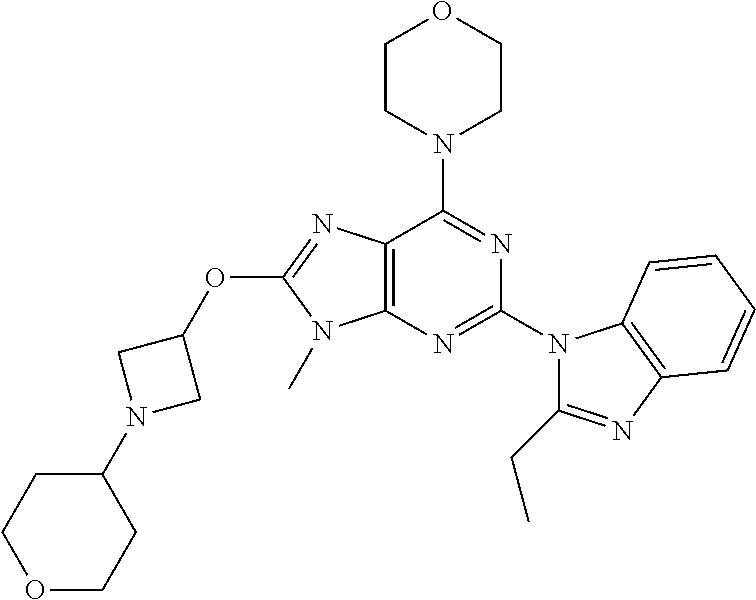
C12=C(N=C(N3C(CC)=NC4=C3C=CC=C4)N=C1N1CCOCC1)N(C)C(OC1CN(C3CCOCC3)C1)=N2
